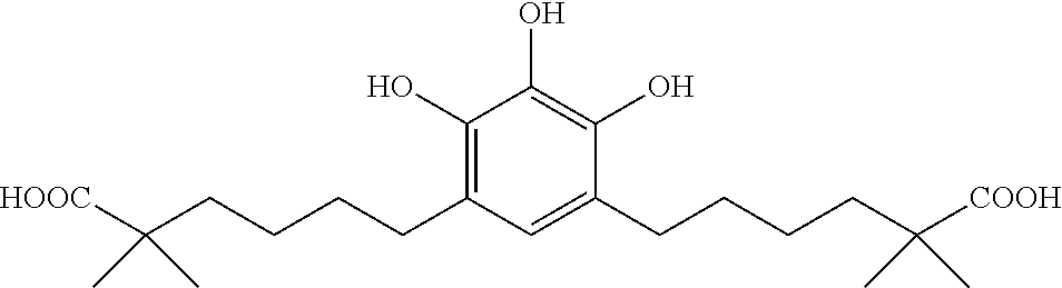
C1(O)=C(O)C(CCCCC(C)(C)[COOH])=CC(CCCCC(C)(C)[HOOC])=C1O
